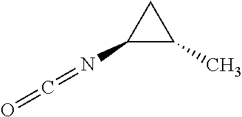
N(C1C(C)C1)=C=O
